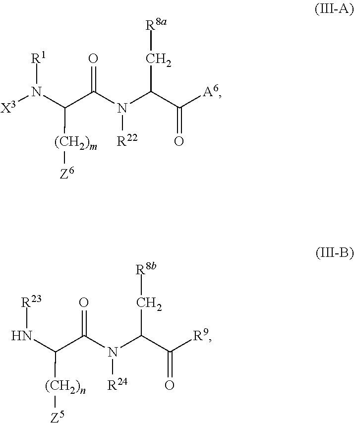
N(C(C([A6])=O)C[R8a])([R22])C(=O)C(N([X3])[R1])[(CH2)m][Z6].N(C(C([R9])=O)C[R8b])([R24])C(=O)C(N[R23])[(CH2)n][Z5]
